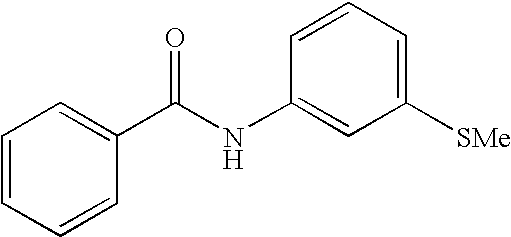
C1=CC=CC(C(NC2=CC([SMe])=CC=C2)=O)=C1
